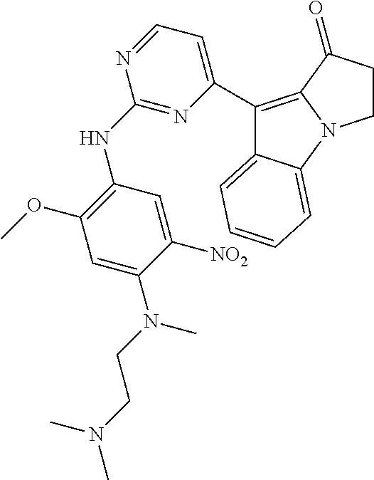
C1(C2=CC=NC(NC3=C(OC)C=C(N(CCN(C)C)C)C([NO2])=C3)=N2)=C2N(C3=CC=CC=C13)CCC2=O
